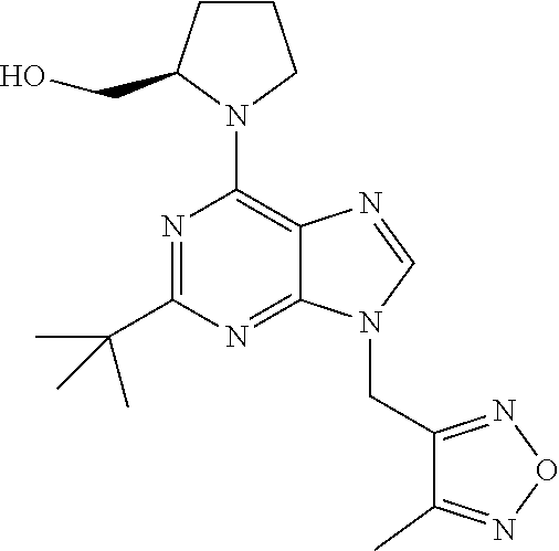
C1(N2C(CO)CCC2)=C2C(=NC(C(C)(C)C)=N1)N(CC1=NON=C1C)C=N2
